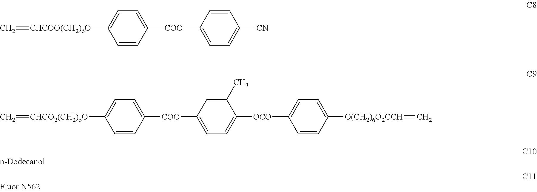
C1=CC([COO]C2=CC=C([CHCOO(CH2)6O]=C)C=C2)=CC=C1[CN].C1(C)=CC([COO]C2=CC=C([CHCO2(CH2)6O]=C)C=C2)=CC=C1[OCO]C1=CC=C([O(CH2)6O2CCH]=C)C=C1
